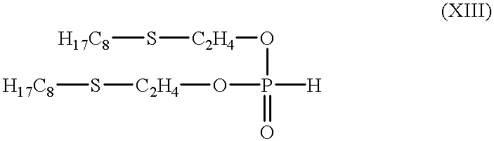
[H17C8]S[C2H4]OP(O[C2H4]S[H17C8])([H])=O
